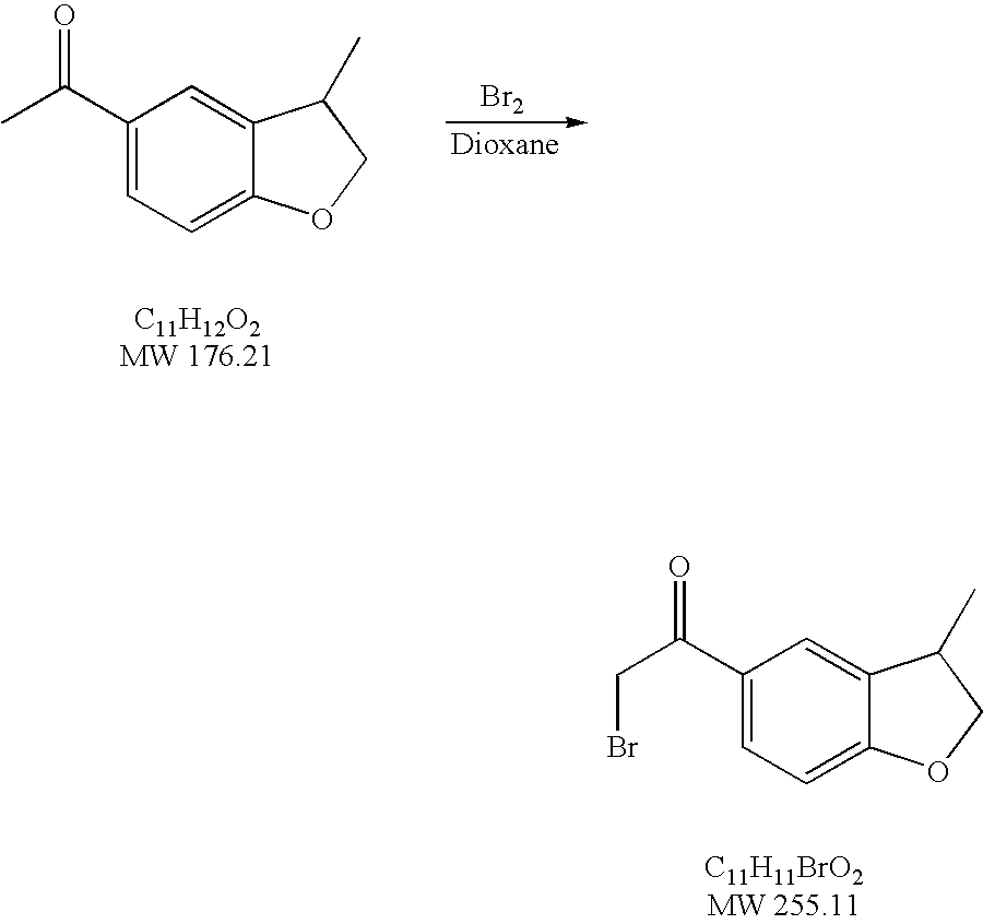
C1(C(C)=O)=CC=C2C(=C1)C(C)CO2.[Br2].C1(C(CBr)=O)=CC=C2C(=C1)C(C)CO2
